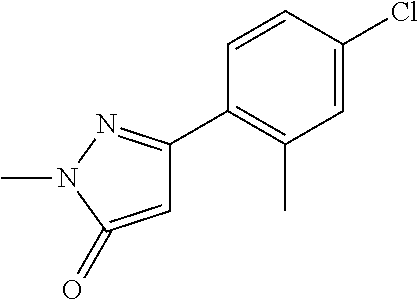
CN1C(=O)=CC(C2=C(C)C=C(Cl)C=C2)=N1
